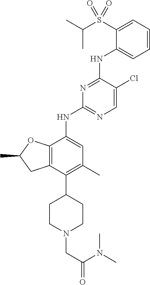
C1=CC=C(S(C(C)C)(=O)=O)C(NC2=NC(NC3=CC(C)=C(C4CCN(CC(=O)N(C)C)CC4)C4=C3OC(C)C4)=NC=C2Cl)=C1
